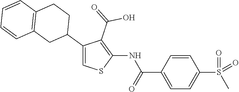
C1(C2CCC3=C(C2)C=CC=C3)=CSC(NC(C2=CC=C(S(=O)(=O)C)C=C2)=O)=C1C(=O)O
